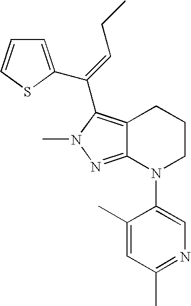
C12=NN(C)C(C(=CCC)C3=CC=CS3)=C1CCCN2C1=CN=C(C)C=C1C
